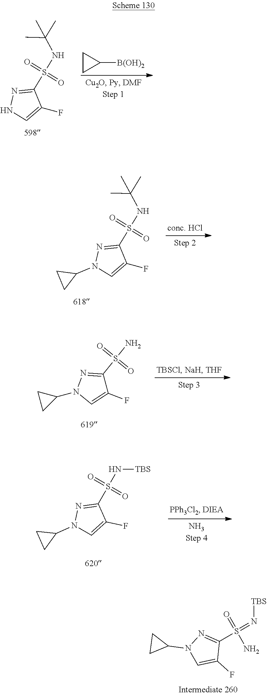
C1(F)=CNN=C1S(NC(C)(C)C)(=O)=O.C1CC1[B(OH)2].C1(F)=CN(C2CC2)N=C1S(NC(C)(C)C)(=O)=O.C1(N2C=C(F)C(S(N)(=O)=O)=N2)CC1.N([TBS])S(C1=NN(C2CC2)C=C1F)(=O)=O.[TBS]N=S(C1=NN(C2CC2)C=C1F)(=O)N
